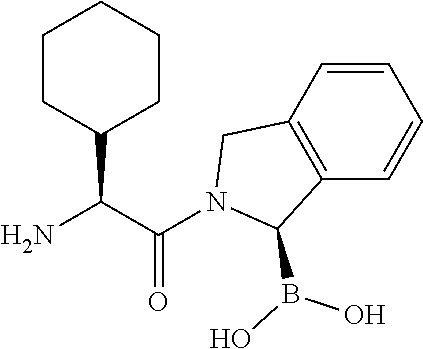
NC(C(N1C(B(O)O)C2=C(C1)C=CC=C2)=O)C1CCCCC1
